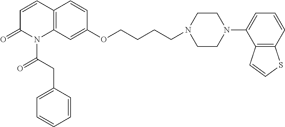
C12=C(C=C(OCCCCN3CCN(C4=CC=CC5=C4C=CS5)CC3)C=C1)N(C(CC1=CC=CC=C1)=O)C(=O)C=C2
